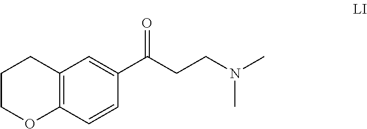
C12=C(C=CC(C(CCN(C)C)=O)=C1)OCCC2
